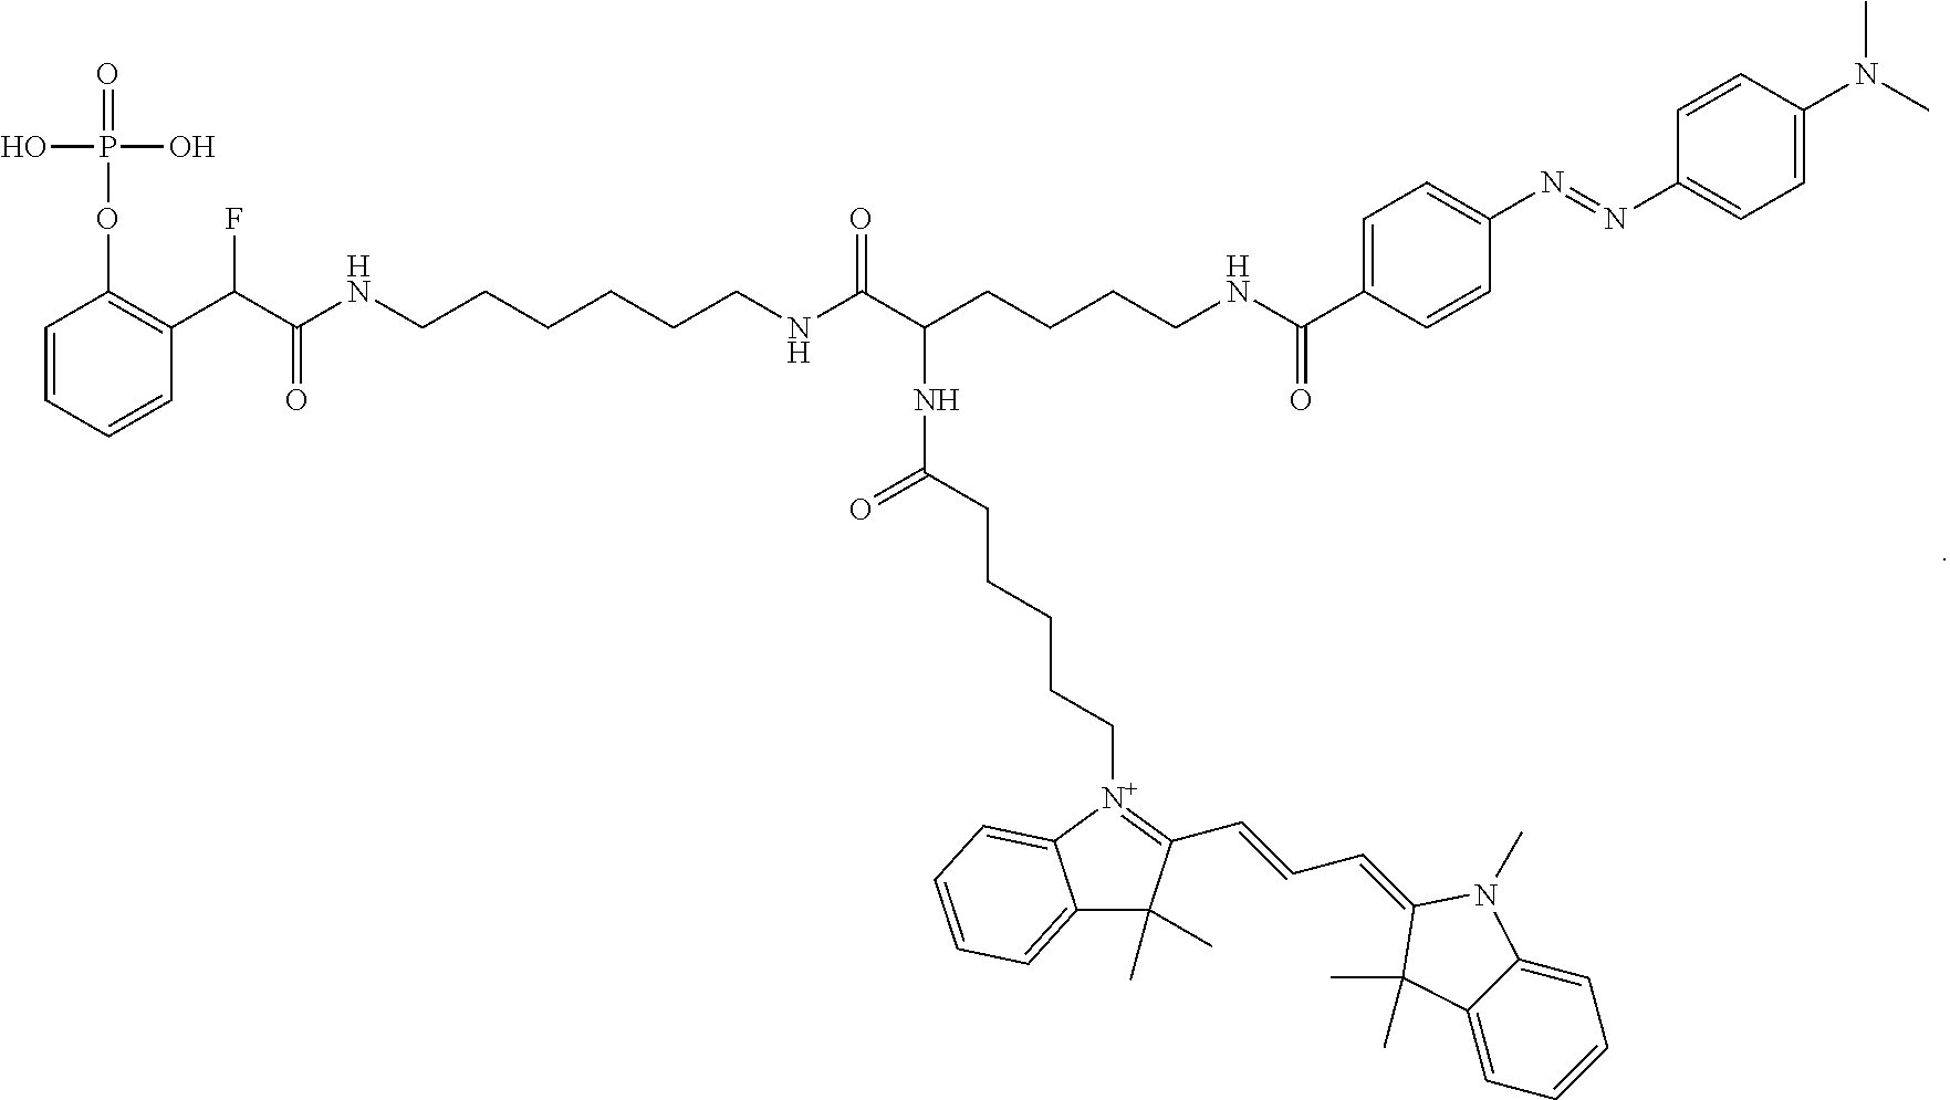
C1=CC=CC(C(F)C(=O)NCCCCCCNC(C(CCCCNC(=O)C2=CC=C(N=NC3=CC=C(N(C)C)C=C3)C=C2)NC(CCCCC[N+]2=C(C=CC=C3C(C)(C)C4=CC=CC=C4N3C)C(C)(C)C3=CC=CC=C23)=O)=O)=C1OP(=O)(O)O
